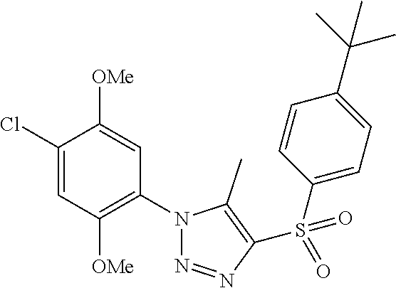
C1(Cl)=CC([OMe])=C(N2N=NC(S(C3=CC=C(C(C)(C)C)C=C3)(=O)=O)=C2C)C=C1[OMe]
